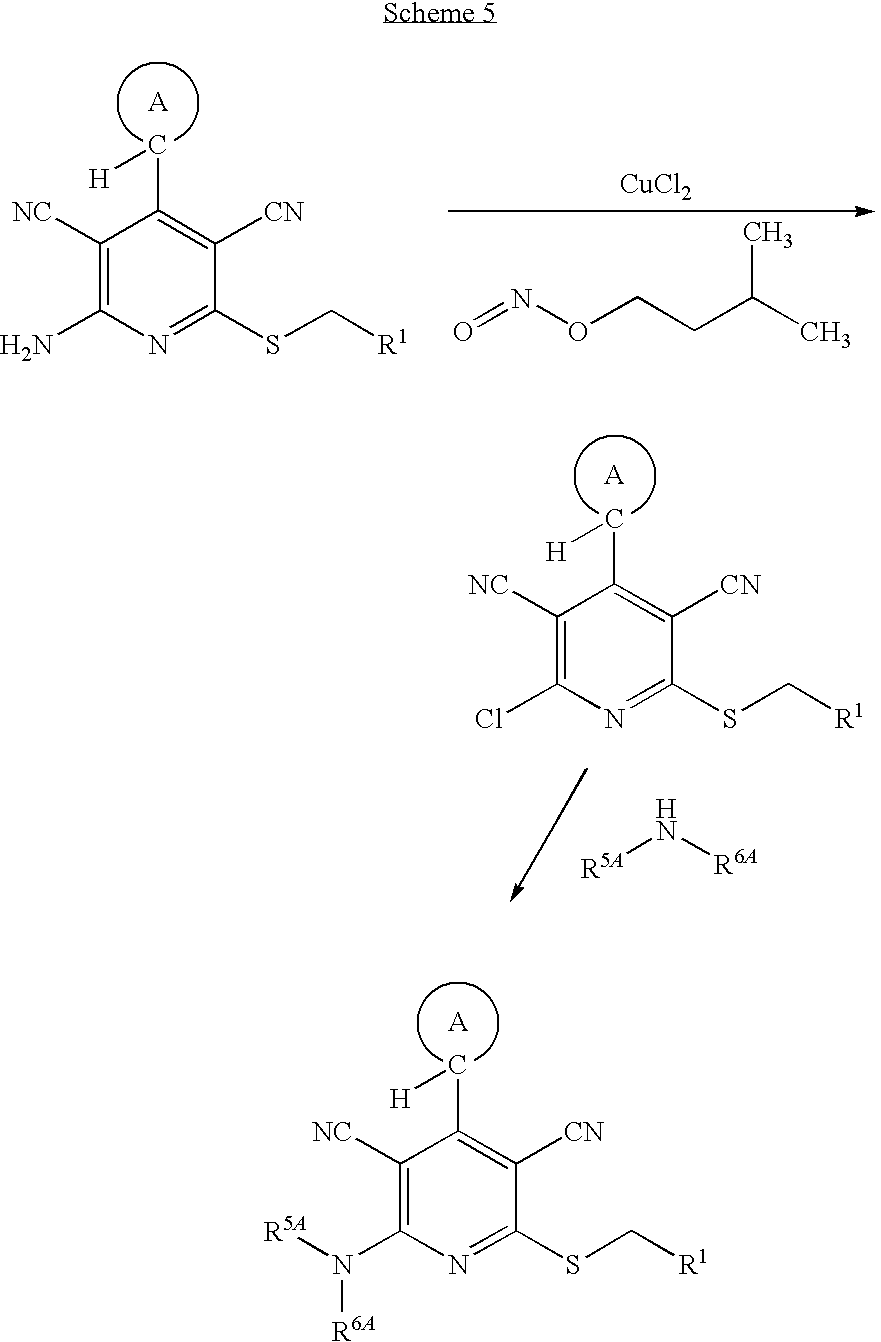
[A].C1([NC])=C(N([R5A])[R6A])N=C(SC[R1])C([CN])=C1C[H].[A].C1([NC])=C(N)N=C(SC[R1])C([CN])=C1C[H].O=NOCCC(C)C.[CuCl2].[A].C1([NC])=C(Cl)N=C(SC[R1])C([CN])=C1C[H].[R5A]N[R6A]
